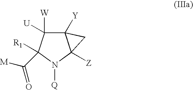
C12([Y])C([W])([U])C([R1])(C([M])=O)N([Q])C1([Z])C2
